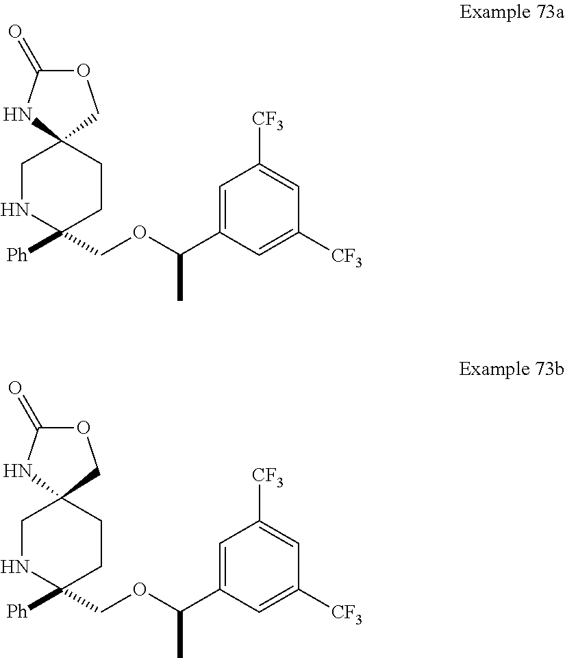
C1NC([Ph])(COC(C2=CC([CF3])=CC([CF3])=C2)C)CCC12COC(=O)N2.C1NC([Ph])(COC(C2=CC([CF3])=CC([CF3])=C2)C)CCC12COC(=O)N2
